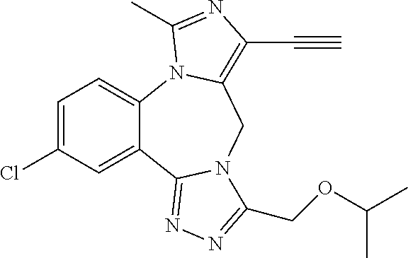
C12=CC=C(Cl)C=C1C1=NN=C(COC(C)C)N1CC1=C(C#C)N=C(C)N21
